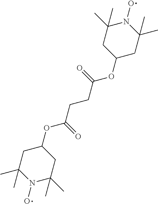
N1(O)C(C)(C)CC(OC(CCC(OC2CC(C)(C)N(O)C(C)(C)C2)=O)=O)CC1(C)C
